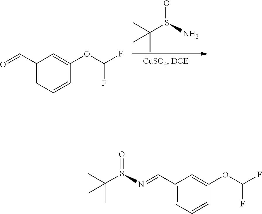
O=S(N)C(C)(C)C.C1(C=O)=CC=CC(OC(F)F)=C1.C1(C=NS(=O)C(C)(C)C)=CC=CC(OC(F)F)=C1
